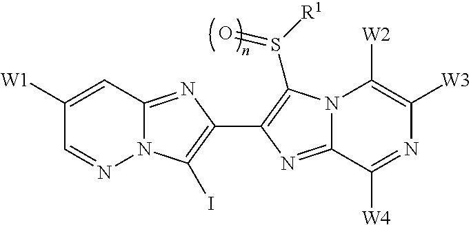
N12C(=NC(C3=C(S([R1])=O)N4C(=N3)C([W4])=NC([W3])=C4[W2])=C1I)C=C([W1])C=N2
